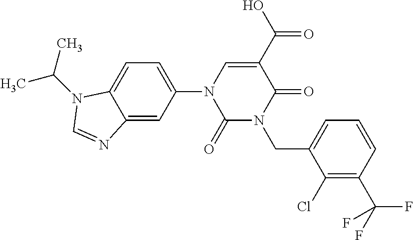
C1(=O)N(CC2=CC=CC(C(F)(F)F)=C2Cl)C(=O)C(C(O)=O)=CN1C1=CC=C2C(=C1)N=CN2C(C)C
